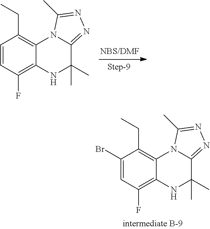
C1=CC(F)=C2C(=C1CC)N1C(=NN=C1C)C(C)(C)N2.C1(Br)=CC(F)=C2C(=C1CC)N1C(=NN=C1C)C(C)(C)N2
